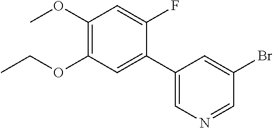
C1(C2=CN=CC(Br)=C2)=CC(OCC)=C(OC)C=C1F
